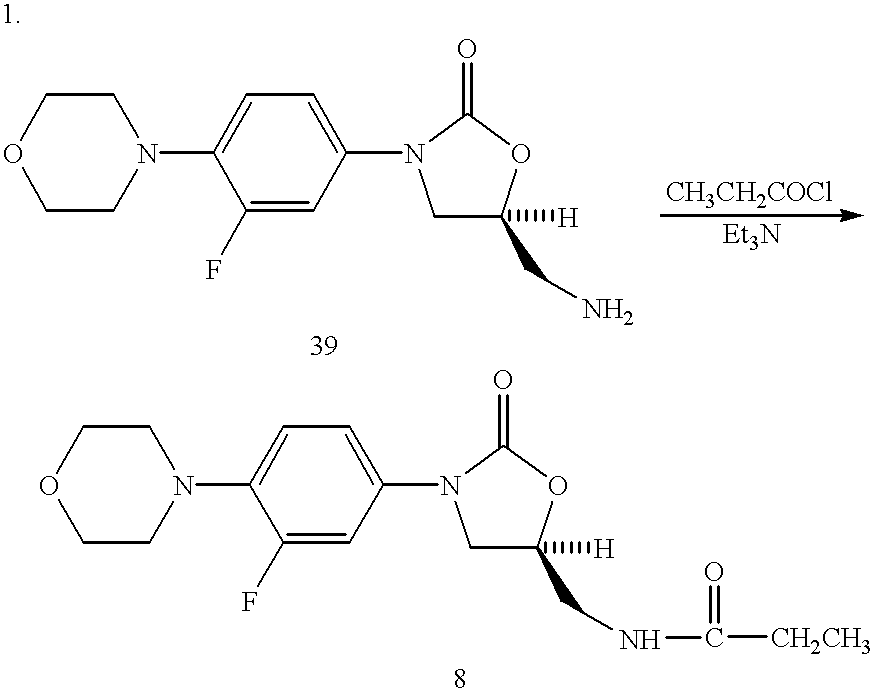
C1CN(C2=CC=C(N3CC(CN)([H])OC3=O)C=C2F)CCO1.C1CN(C2=CC=C(N3CC(CNC([CH2CH3])=O)([H])OC3=O)C=C2F)CCO1
